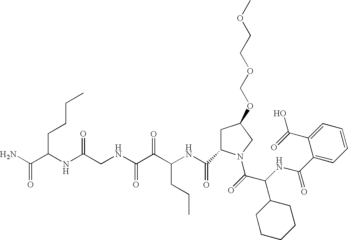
C1=C(C(NC(C(=O)N2CC(OCOCCOC)CC2C(NC(C(C(NCC(NC(CCCC)C(N)=O)=O)=O)=O)CCC)=O)C2CCCCC2)=O)C(C(=O)O)=CC=C1
